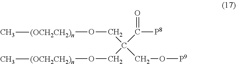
C(C(=O)[P8])(CO[(OCH2CH2)n]C)(CO[(OCH2CH2)n]C)CO[P9]
